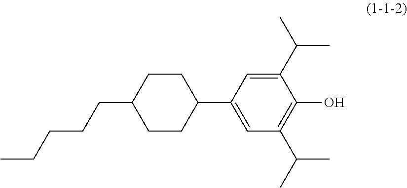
C1(C2=CC(C(C)C)=C(O)C(C(C)C)=C2)CCC(CCCCC)CC1
